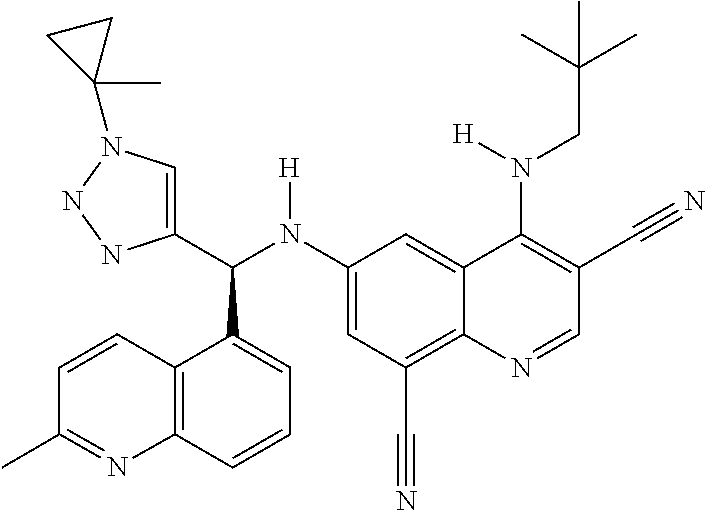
C1(N(C(C2=CN(C3(C)CC3)NN2)C2=CC=CC3=C2C=CC(C)=N3)[H])=CC(C#N)=C2C(=C1)C(N(CC(C)(C)C)[H])=C(C#N)C=N2
